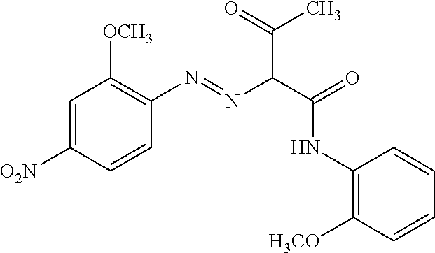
C1=C([O2N])C=CC(N=NC(C(=O)NC2=C([H3CO])C=CC=C2)C(=O)C)=C1[OCH3]
